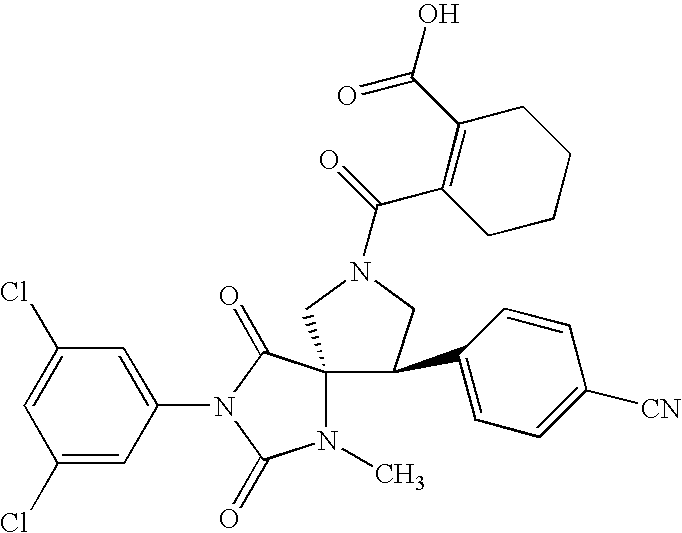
ClC1=CC(Cl)=CC(N2C(=O)C3(N(C)C2=O)C(C2=CC=C([CN])C=C2)CN(C(C2=C(C(O)=O)CCCC2)=O)C3)=C1
